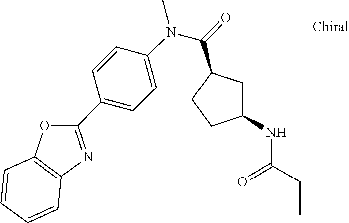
C1(C2=CC=C(N(C)C(=O)C3CC(NC(=O)CC)CC3)C=C2)=NC2=C(O1)C=CC=C2
